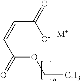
C(OCC)(C=CC([O-])=O)=O.[M+]
